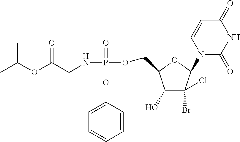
C1=CC(OP(NCC(OC(C)C)=O)(=O)OCC2C(O)C(Br)(Cl)C(N3C(=O)NC(=O)C=C3)O2)=CC=C1
